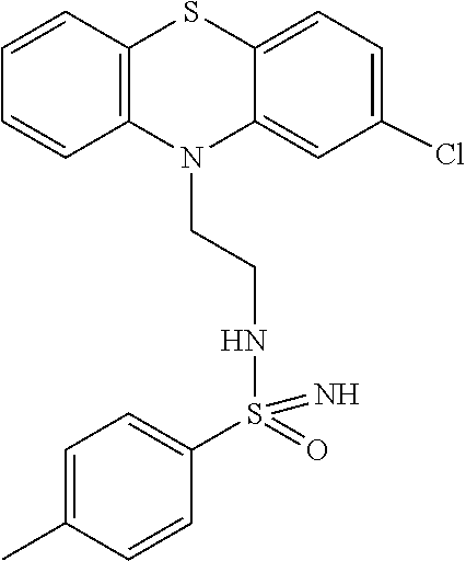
C(CNS(C1=CC=C(C)C=C1)(=O)=N)N1C2=CC(Cl)=CC=C2SC2=C1C=CC=C2
